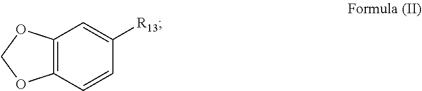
C12=C(C=CC([R13])=C1)OCO2
